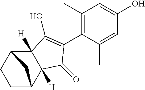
C1C2C3([H])C([H])(C(C1)C2)C(O)=C(C1=C(C)C=C(O)C=C1C)C3=O
